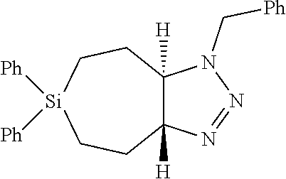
C1C[Si]([Ph])([Ph])CCC2([H])C1([H])N(C[Ph])N=N2
